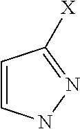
C1=CNN=C1[X]
